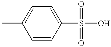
C1=CC(S(O)(=O)=O)=CC=C1C
